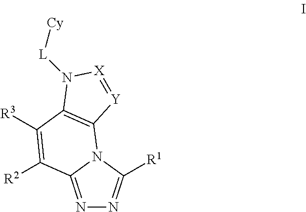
N1=C2N(C([R1])=N1)C1=C(C([R3])=C2[R2])N([L][Cy])[X]=[Y]1
